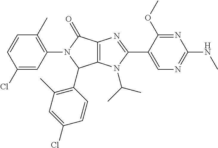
C12=C(N(C(C)C)C(C3=CN=C(NC)N=C3OC)=N1)C(C1=C(C)C=C(Cl)C=C1)N(C1=C(C)C=CC(Cl)=C1)C2=O
